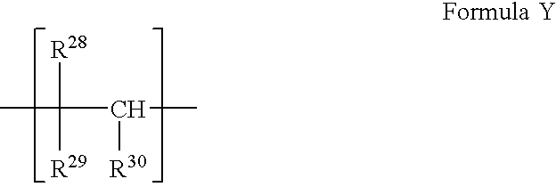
CC([R28])([R29])C([R30])C
